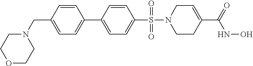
C(C1=CC=C(C2=CC=C(S(=O)(=O)N3CCC(C(NO)=O)=CC3)C=C2)C=C1)N1CCOCC1
